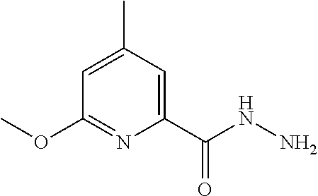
C1=C(C)C=C(C(NN)=O)N=C1OC
